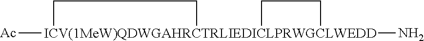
[Ac][ICV(1MeW)QDWGAHRCTRLIEDICLPRWGCLWEDD]12(N)(CC1)CC2
